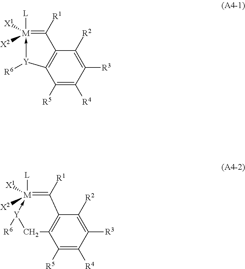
C1([R5])=C([R4])C([R3])=C([R2])C2=C1[Y]([R6])->[M]([L])([X1])([X2])=C2[R1].C1([R5])=C([R4])C([R3])=C([R2])C2=C1C[Y]([R6])->[M]([L])([X1])([X2])=C2[R1]
